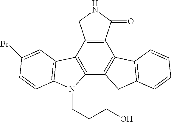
C12=C(C3=C(C4=C1C1=C(C4)C=CC=C1)N(CCCO)C1=C3C=C(Br)C=C1)CNC2=O
